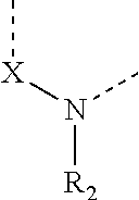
C[X]N([R2])C
